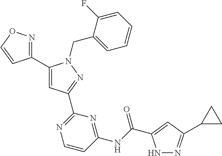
C1(C2=NOC=C2)=CC(C2=NC=CC(NC(=O)C3=CC(C4CC4)=NN3)=N2)=NN1CC1=CC=CC=C1F
